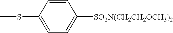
C1=CC(SC)=CC=C1[SO2N(CH2CH2OCH3)2]
